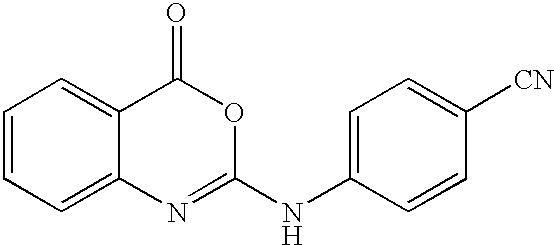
C1=CC=C2C(=C1)C(=O)OC(NC1=CC=C([CN])C=C1)=N2
